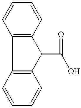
C12=C(C3=C(C1C(O)=O)C=CC=C3)C=CC=C2
